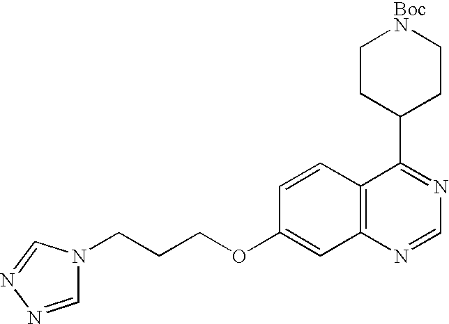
C12=C(N=CN=C1C1CC[BocN]CC1)C=C(OCCCN1C=NN=C1)C=C2
